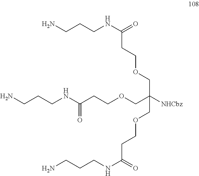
NCCCNC(CCOCC(COCCC(NCCCN)=O)(COCCC(NCCCN)=O)[NHCbz])=O
